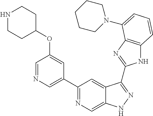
C1(C2=NC=C3C(=C2)C(C2=NC4=C(N2)C=CC=C4N2CCCCC2)=NN3)=CN=CC(OC2CCNCC2)=C1
